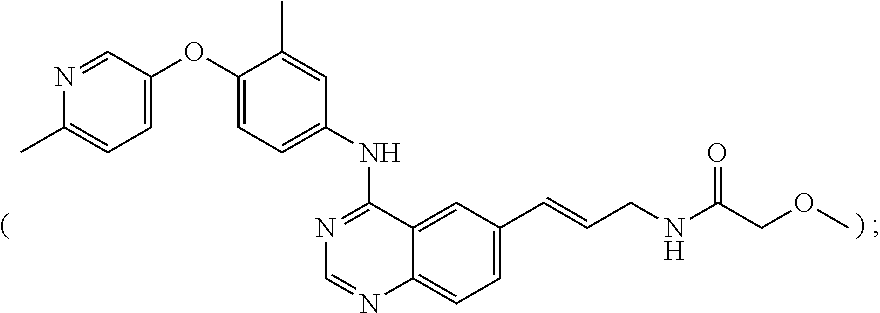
C1=C(OC2=CC=C(NC3=NC=NC4=CC=C(C=CCNC(COC)=O)C=C34)C=C2C)C=NC(C)=C1
